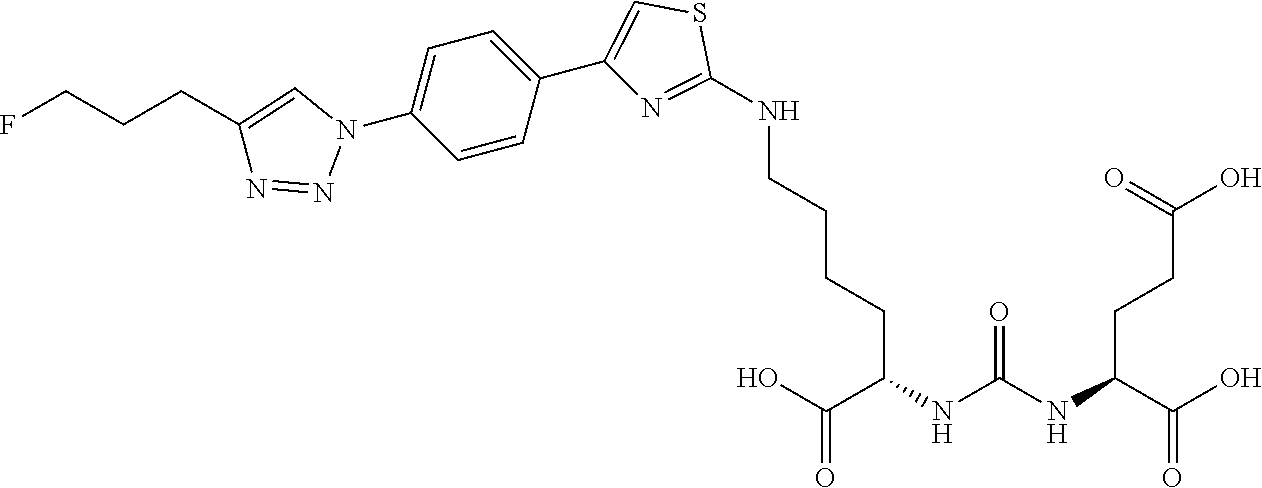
N1(C2=CC=C(C3=CSC(NCCCCC(C(=O)O)NC(NC(C(O)=O)CCC(=O)O)=O)=N3)C=C2)C=C(CCCF)N=N1
